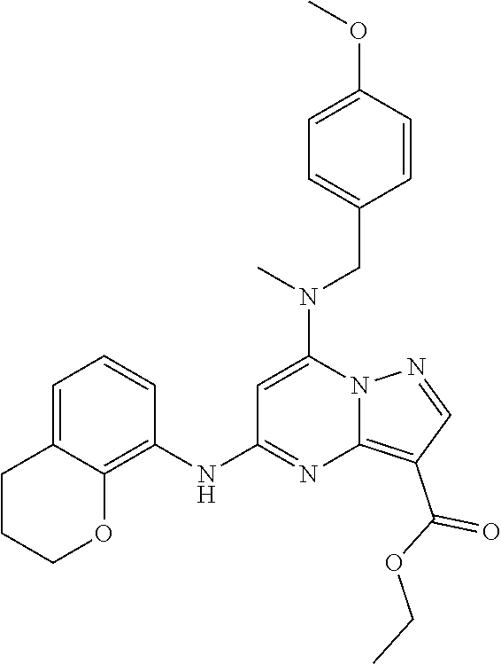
N12N=CC(C(OCC)=O)=C1N=C(NC1=C3C(=CC=C1)CCCO3)C=C2N(CC1=CC=C(OC)C=C1)C
